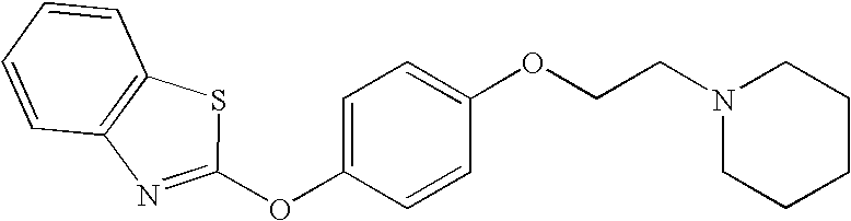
C1(OCCN2CCCCC2)=CC=C(OC2=NC3=C(C=CC=C3)S2)C=C1
